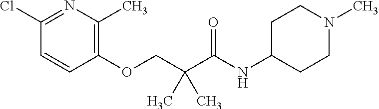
C1(Cl)=NC(C)=C(OCC(C(NC2CCN(C)CC2)=O)(C)C)C=C1
